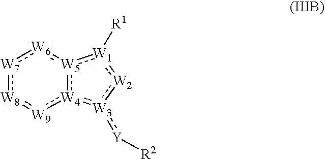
[W8]1:[W9]:[W4]2:[W5](:[W6]:[W7]:1):[W1]([R1]):[W2]:[W3]:2:[Y][R2]
